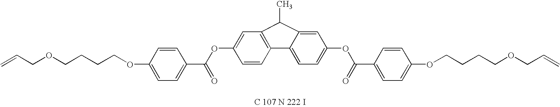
C=CCOCCCCOC1=CC=C(C(OC2=CC3=C(C=C2)C2=CC=C(OC(C4=CC=C(OCCCCOCC=C)C=C4)=O)C=C2C3C)=O)C=C1
